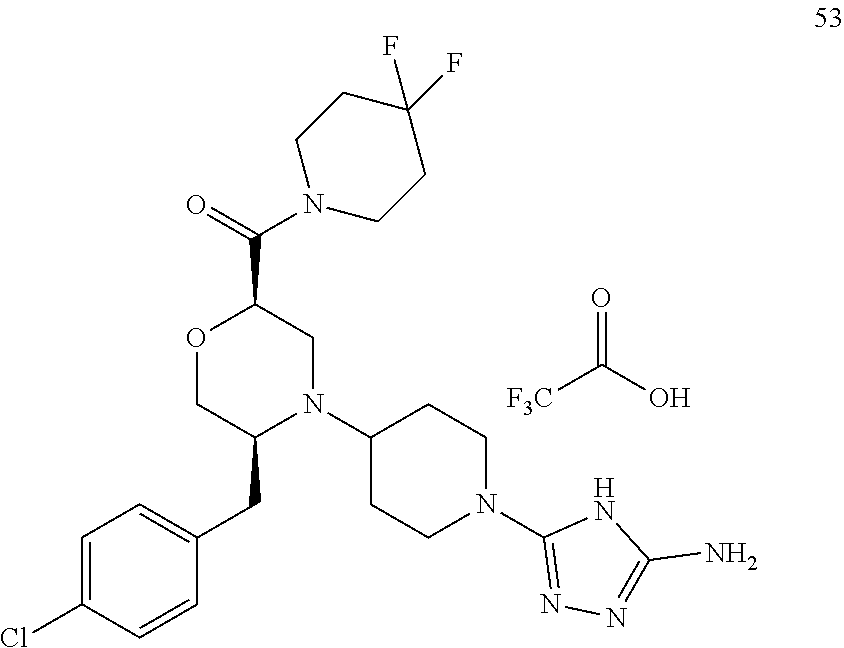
C(O)(=O)[F3C].N1(C(C2OCC(CC3=CC=C(Cl)C=C3)N(C3CCN(C4=NN=C(N)N4)CC3)C2)=O)CCC(F)(F)CC1
